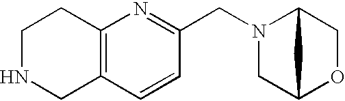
C12=C(C=CC(CN3CC4OCC3C4)=N1)CNCC2
